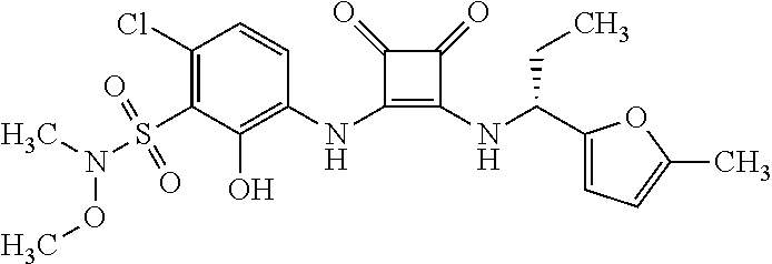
C1(Cl)=C(S(=O)(=O)N(OC)C)C(O)=C(NC2=C(NC(C3=CC=C(C)O3)CC)C(=O)C2=O)C=C1
